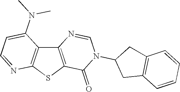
C12=C(SC3=C1C(N(C)C)=CC=N3)C(=O)N(C1CC3=C(C1)C=CC=C3)C=N2
